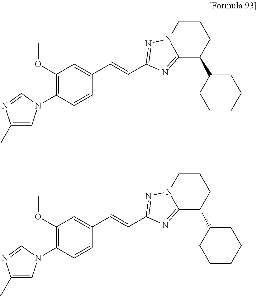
C1=C(C=CC2=NN3CCCC(C4CCCCC4)C3=N2)C=CC(N2C=C(C)N=C2)=C1OC.C1=C(C=CC2=NN3CCCC(C4CCCCC4)C3=N2)C=CC(N2C=C(C)N=C2)=C1OC
